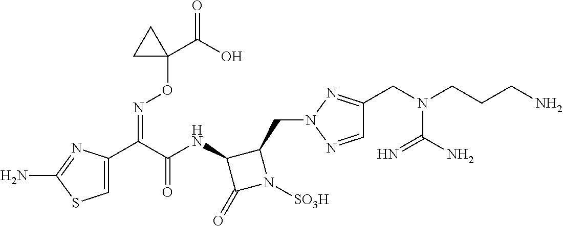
C1=C(C(C(NC2C(=O)N([SO3H])C2CN2N=C(CN(CCCN)C(=N)N)C=N2)=O)=NOC2(C(=O)O)CC2)N=C(N)S1
